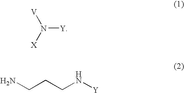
[V]N([X])[Y].NCCCN[Y]
